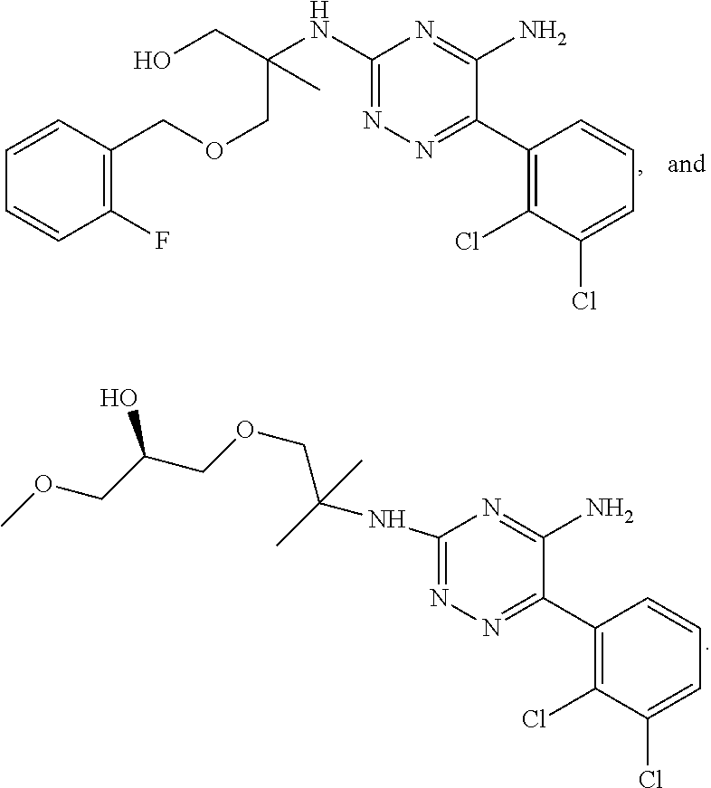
N1=C(N)C(C2=C(Cl)C(Cl)=CC=C2)=NN=C1NC(CO)(COCC1=C(F)C=CC=C1)C.N1=C(N)C(C2=C(Cl)C(Cl)=CC=C2)=NN=C1NC(COCC(COC)O)(C)C
